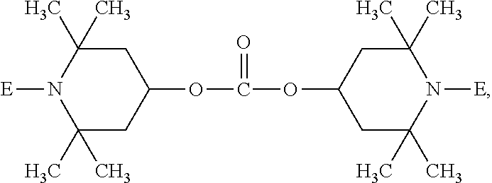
C1(C)(C)CC(OC(OC2CC(C)(C)N([E])C(C)(C)C2)=O)CC(C)(C)N1[E]
